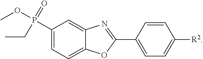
C12=CC=C(P(=O)(OC)CC)C=C1N=C(C1=CC=C([R2])C=C1)O2
